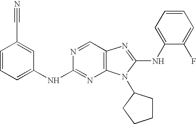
C1=CC=C(NC2=NC3=C(C=N2)N=C(NC2=CC=CC=C2F)N3C2CCCC2)C=C1C#N
